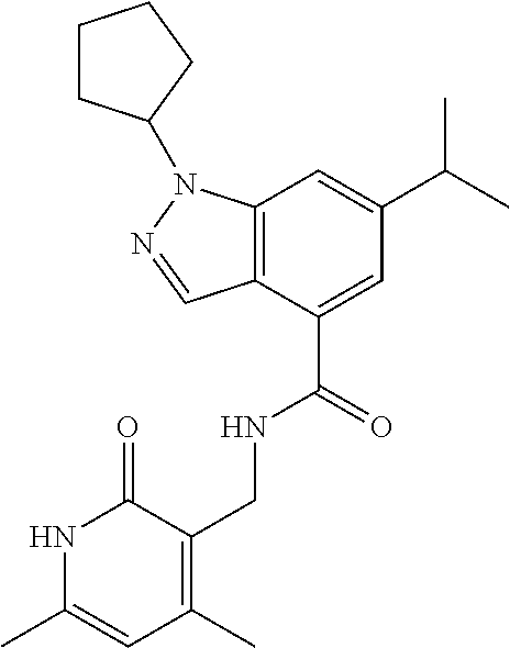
N1C(C)=CC(C)=C(CNC(C2=CC(C(C)C)=CC3=C2C=NN3C2CCCC2)=O)C1=O
